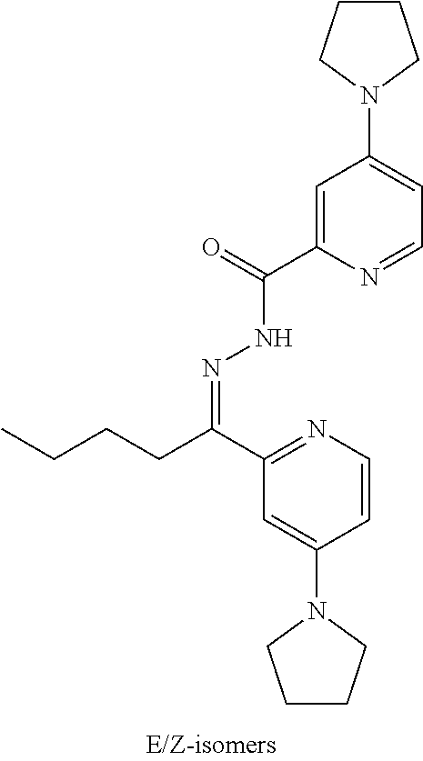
C1=CN=C(C(CCCC)=NNC(C2=CC(N3CCCC3)=CC=N2)=O)C=C1N1CCCC1
